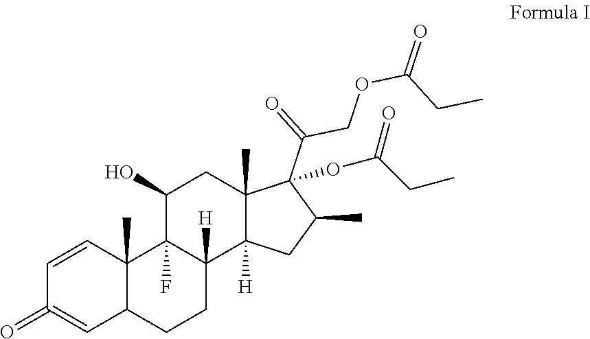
C12(C)C(C=C(=O)C=C1)CCC1([H])C2(F)C(O)CC2(C)C1([H])CC(C)C2(C(COC(=O)CC)=O)OC(CC)=O
